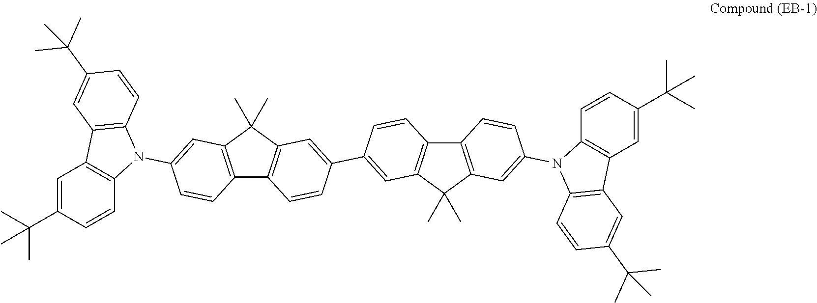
C12=C(C(C)(C)C3=C1C=CC(C1=CC4=C(C5=C(C4(C)C)C=C(N4C6=C(C=C(C(C)(C)C)C=C6)C6=C4C=CC(C(C)(C)C)=C6)C=C5)C=C1)=C3)C=C(N1C3=C(C=C(C(C)(C)C)C=C3)C3=C1C=CC(C(C)(C)C)=C3)C=C2
